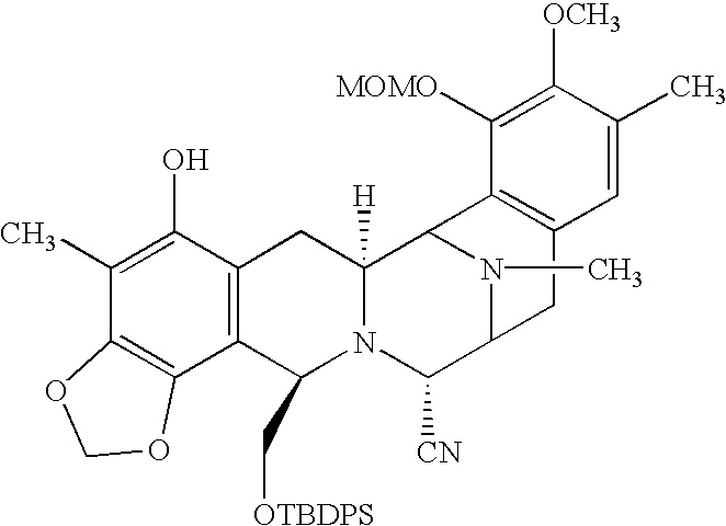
C1(C)=C(O)C2=C(C3=C1OCO3)C(C[OTBDPS])N1C([H])(C2)C2N(C)C(C1[CN])CC1=C2C([MOMO])=C([OCH3])C(C)=C1
